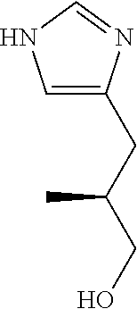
C(C(CO)C)C1=CNC=N1
